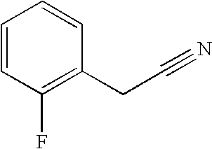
C1=CC=CC(CC#N)=C1F
